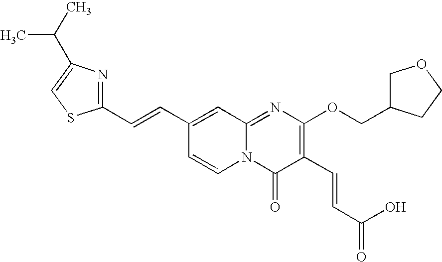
C1(C=CC2=CC3=NC(OCC4COCC4)=C(C=CC(O)=O)C(=O)N3C=C2)=NC(C(C)C)=CS1
